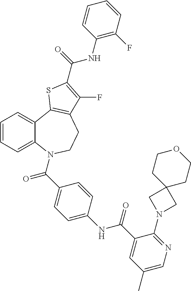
C1=CC=C2C(=C1)C1=C(CCN2C(=O)C2=CC=C(NC(=O)C3=CC(C)=CN=C3N3CC4(C3)CCOCC4)C=C2)C(F)=C(C(NC2=C(F)C=CC=C2)=O)S1
